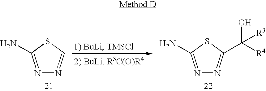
N1=C(N)SC=N1.N1=C(N)SC(C([R4])([R3])O)=N1
